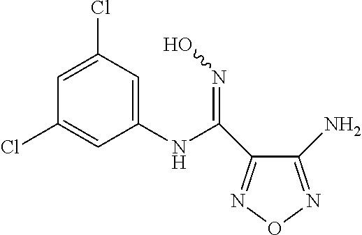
C1(NC(=NO)C2=NON=C2N)=CC(Cl)=CC(Cl)=C1
